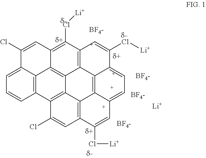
C1(Cl)=CC2=C(Cl[Li])C3=C4C5=C2C2=C(C=CC=C12)C1=C5C2=C(C=C1Cl)C(Cl[Li])=CC1=CC=C(C4=C21)C(Cl[Li])=[C+]3.[BF4-].[BF4-].[BF4-].[BF4-].[Li]
